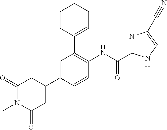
C1(=O)N(C)C(=O)CC(C2=CC(C3=CCCCC3)=C(NC(=O)C3=NC(C#N)=CN3)C=C2)C1
